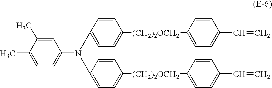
C1=C(C)C(C)=CC=C1N(C1=CC=C([(CH2)2OCH2]C2=CC=C(C=C)C=C2)C=C1)C1=CC=C([(CH2)2OCH2]C2=CC=C(C=C)C=C2)C=C1
